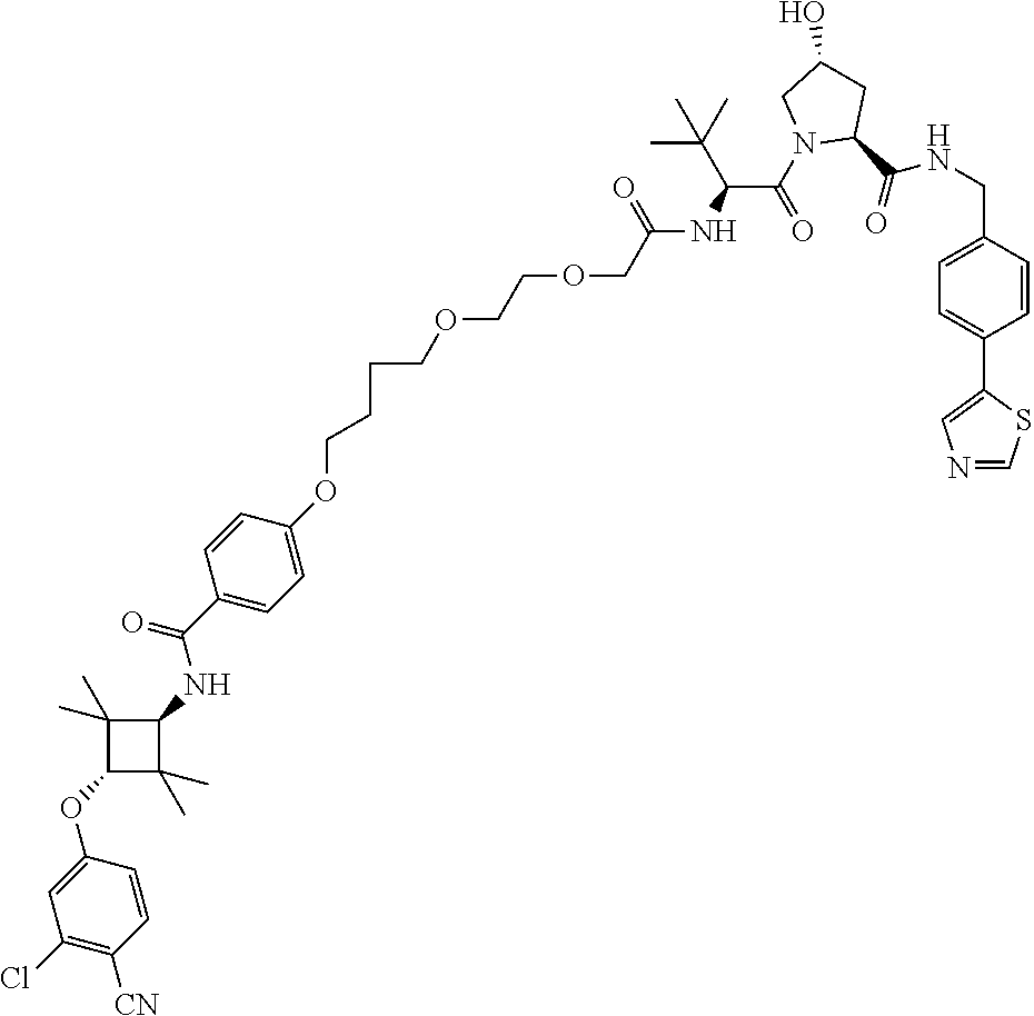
C(OCCCCOC1=CC=C(C(NC2C(C)(C)C(OC3=CC(Cl)=C([CN])C=C3)C2(C)C)=O)C=C1)COCC(NC(C(N1CC(O)CC1C(=O)NCC1=CC=C(C2=CN=CS2)C=C1)=O)C(C)(C)C)=O
